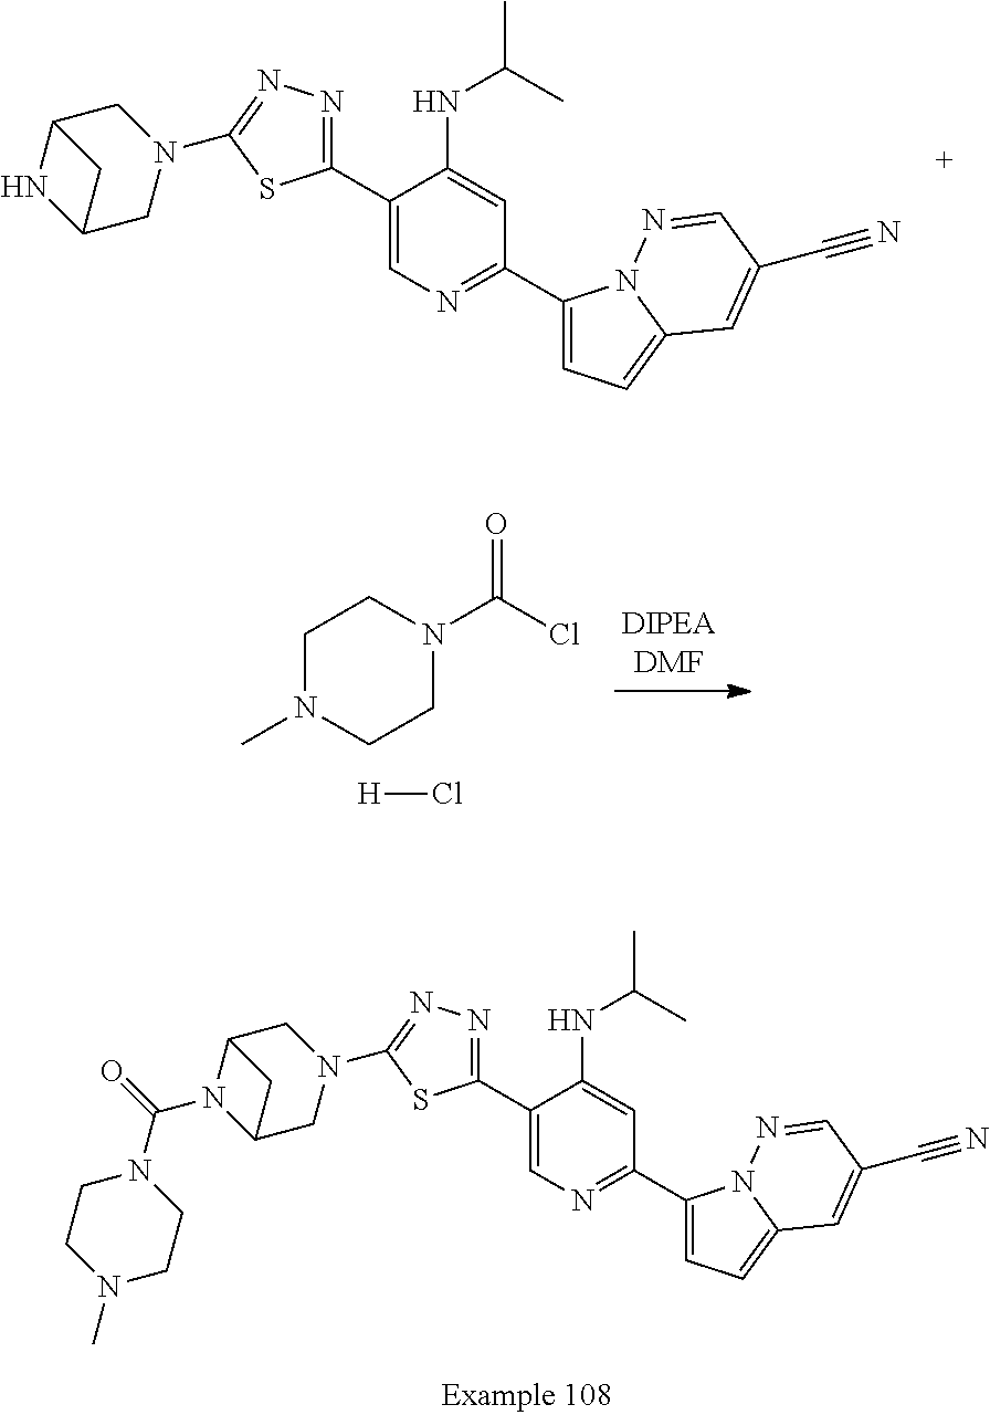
C1(C2=NN=C(N3CC4NC(C3)C4)S2)=CN=C(C2=CC=C3N2N=CC(C#N)=C3)C=C1NC(C)C.C1N(C)CCN(C(=O)Cl)C1.[H]Cl.C1(C2=NN=C(N3CC4N(C(N5CCN(C)CC5)=O)C(C3)C4)S2)=CN=C(C2=CC=C3N2N=CC(C#N)=C3)C=C1NC(C)C
